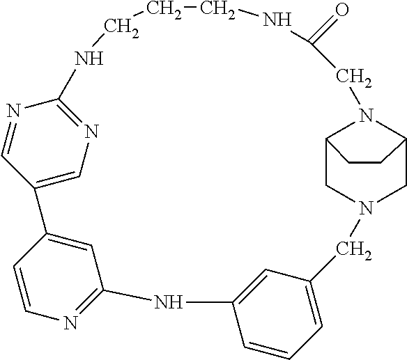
C12=CN=C(N=C1)NCCCNC(=O)CN1C3CCC1CN(CC1=CC=CC(=C1)NC1=NC=CC2=C1)C3
